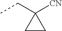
CCC1([CN])CC1
